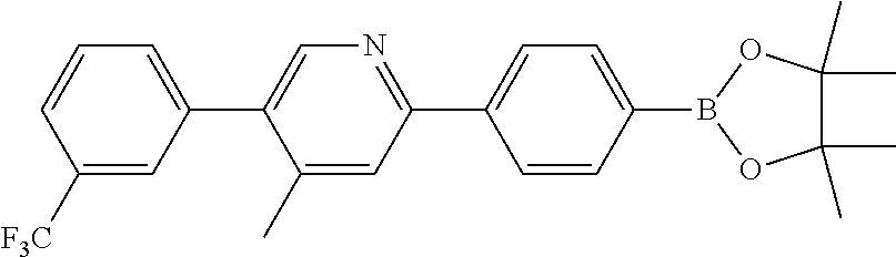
C1([F3C])=CC(C2=CN=C(C3=CC=C(B4OC(C)(C)C(C)(C)O4)C=C3)C=C2C)=CC=C1
